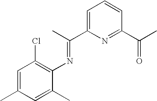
C1=C(C)C=C(C)C(N=C(C)C2=CC=CC(C(C)=O)=N2)=C1Cl
